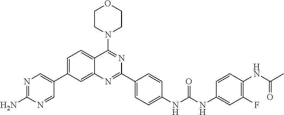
N1=C(N)N=CC(C2=CC=C3C(=C2)N=C(C2=CC=C(NC(NC4=CC(F)=C(NC(C)=O)C=C4)=O)C=C2)N=C3N2CCOCC2)=C1
